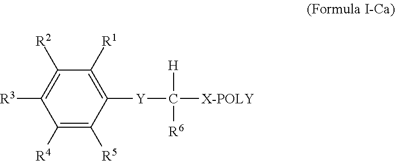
C1([R4])=C([R5])C([Y]C([X-POLY])([H])[R6])=C([R1])C([R2])=C1[R3]
